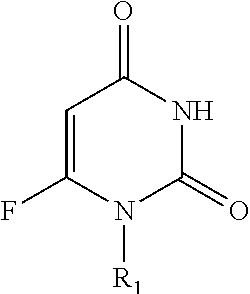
C1=C(F)N([R1])C(=O)NC1=O
